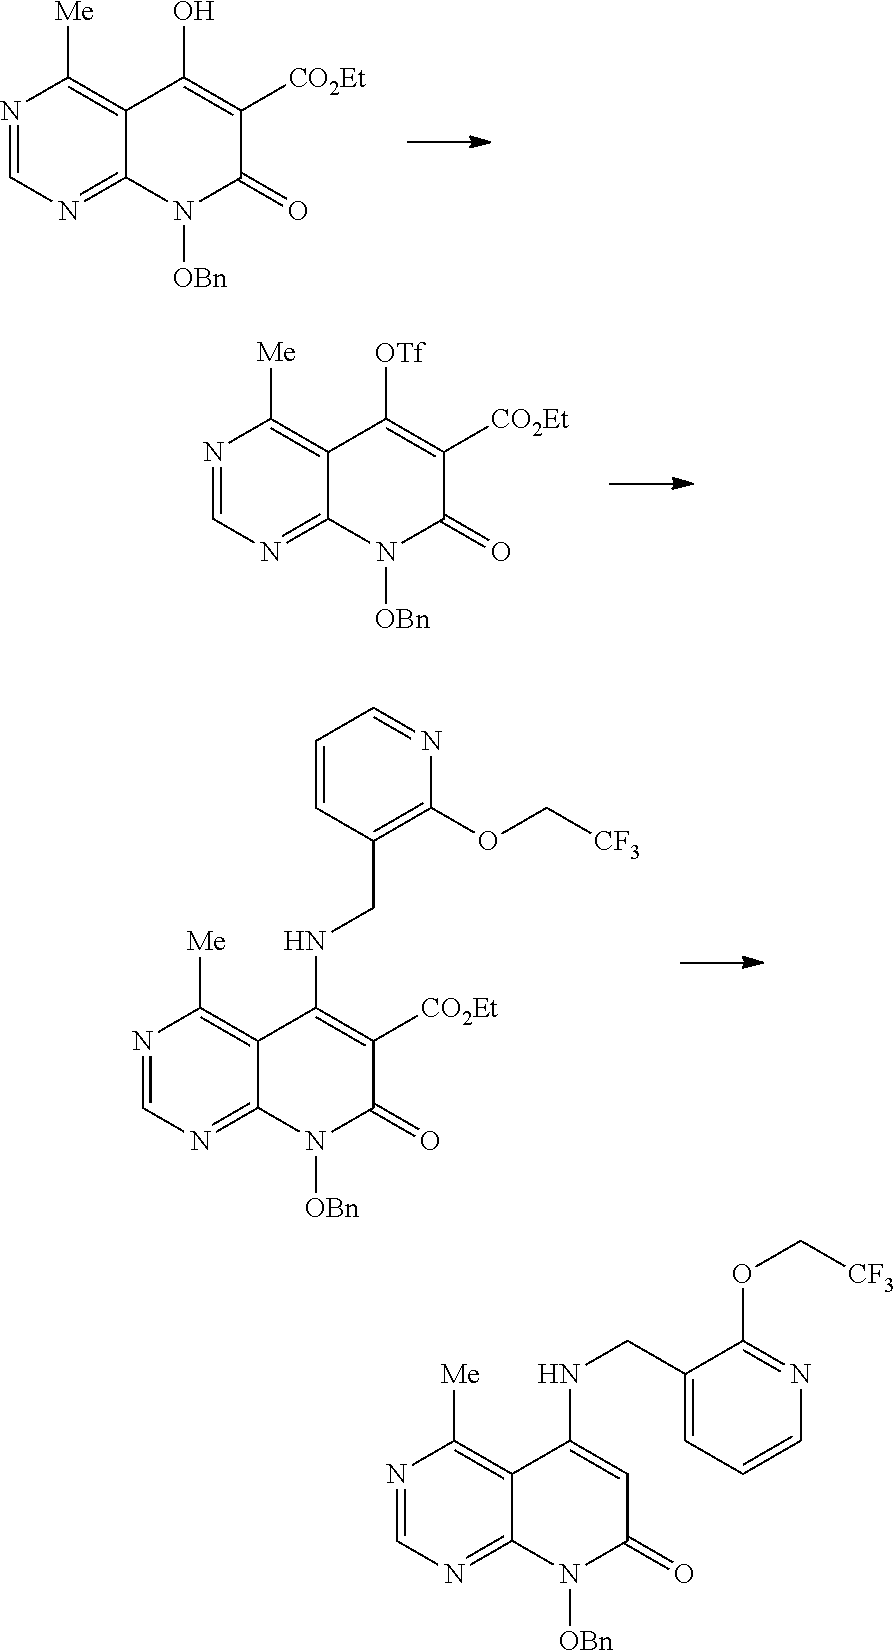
N1=CN=C2C(=C1[Me])C(O)=C([CO2Et])C(=O)N2[OBn].N1=CN=C2C(=C1[Me])C([OTf])=C([CO2Et])C(=O)N2[OBn].N1=CN=C2C(=C1[Me])C(NCC1=C(OC[CF3])N=CC=C1)=C([CO2Et])C(=O)N2[OBn].N1=CN=C2C(=C1[Me])C(NCC1=CC=CN=C1OC[CF3])=CC(=O)N2[OBn]
